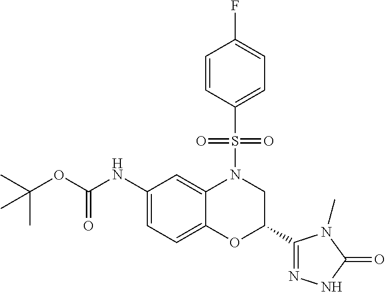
C1(NC(OC(C)(C)C)=O)=CC=C2C(=C1)N(S(=O)(=O)C1=CC=C(F)C=C1)CC(C1=NNC(=O)N1C)O2
